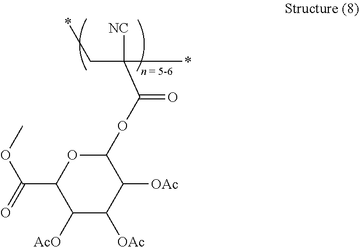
C1(OC(=O)C(*)(C*)[NC])OC(C(=O)OC)C([AcO])C([OAc])C1[OAc]
